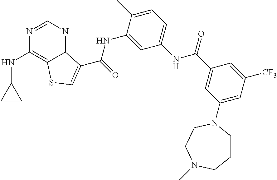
C1=NC(NC2CC2)=C2C(=N1)C(C(NC1=CC(NC(C3=CC(N4CCCN(C)CC4)=CC([CF3])=C3)=O)=CC=C1C)=O)=CS2
